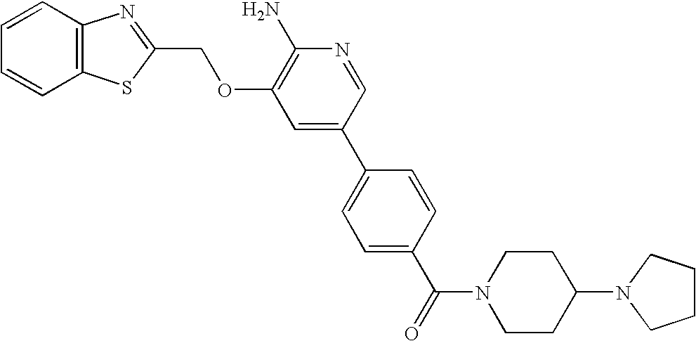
C12=C(C=CC=C1)N=C(COC1=C(N)N=CC(C3=CC=C(C(N4CCC(N5CCCC5)CC4)=O)C=C3)=C1)S2
